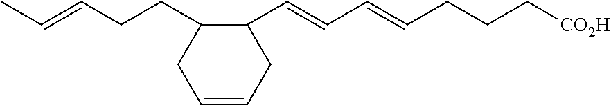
C1(C=CC=CCCC[CO2H])C(CCC=CC)CC=CC1
